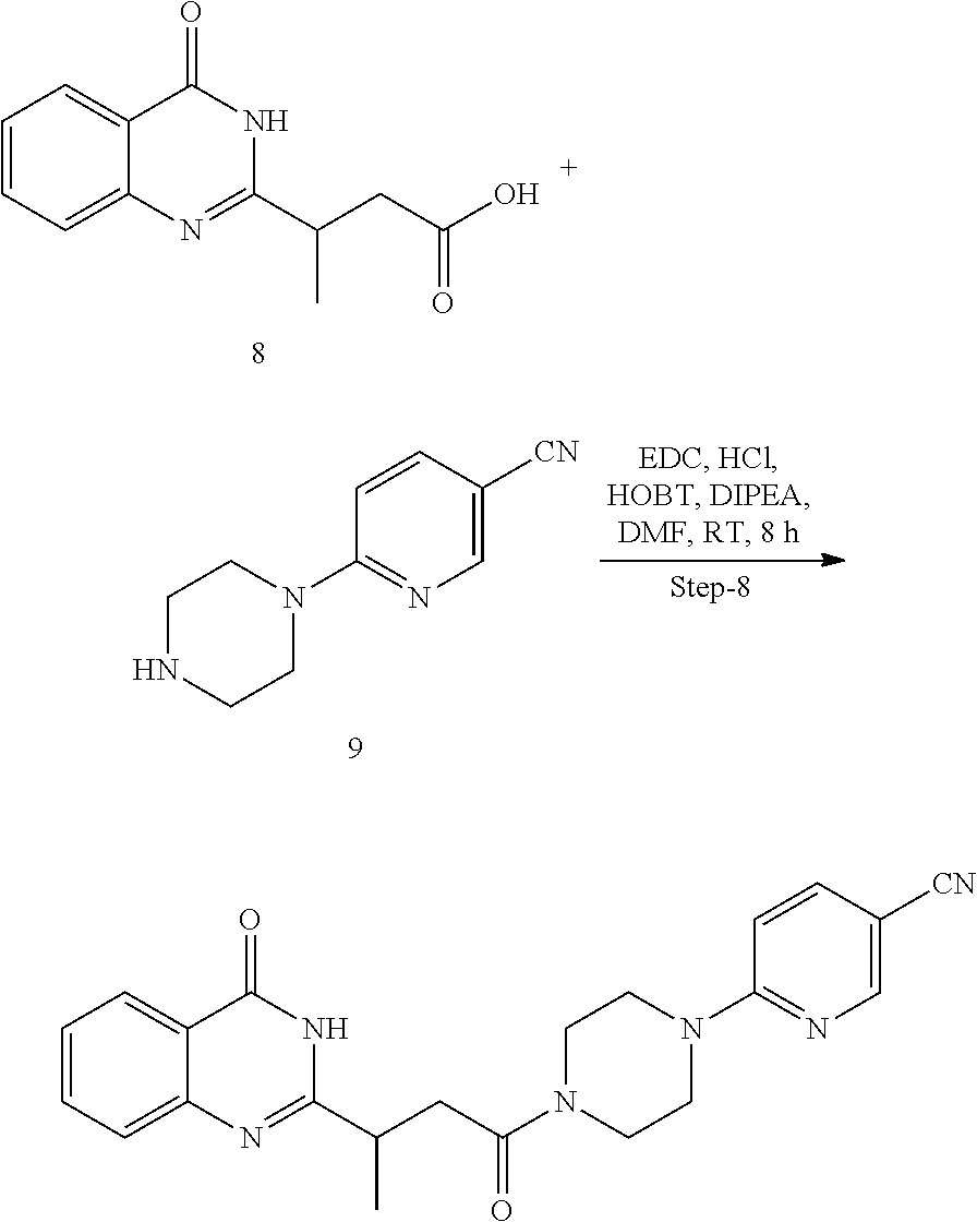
C1(C(CC(O)=O)C)=NC2=CC=CC=C2C(=O)N1.C1NCCN(C2=NC=C([CN])C=C2)C1.C1N(C(CC(C2=NC3=CC=CC=C3C(=O)N2)C)=O)CCN(C2=NC=C([CN])C=C2)C1
